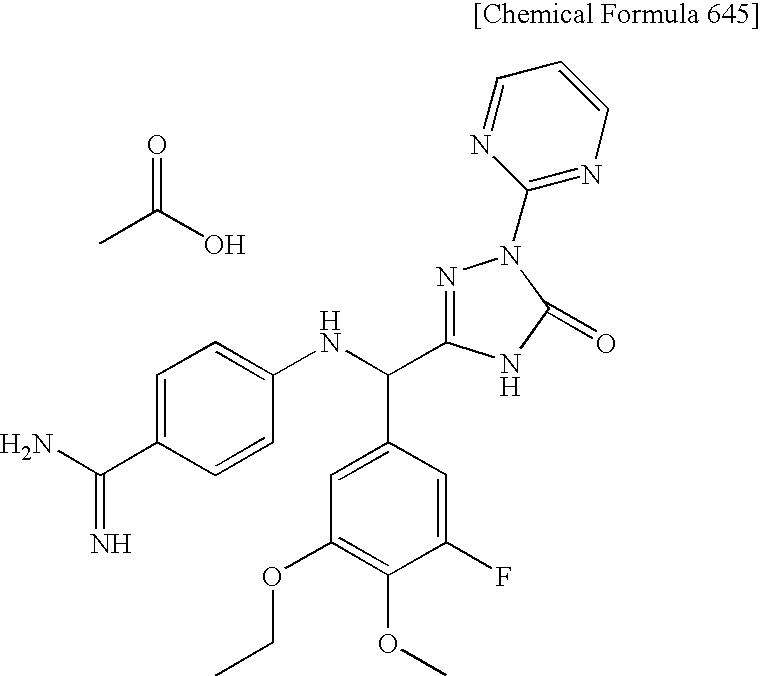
CC(O)=O.C1=C(C(N)=N)C=CC(NC(C2=CC(OCC)=C(OC)C(F)=C2)C2=NN(C3=NC=CC=N3)C(=O)N2)=C1
